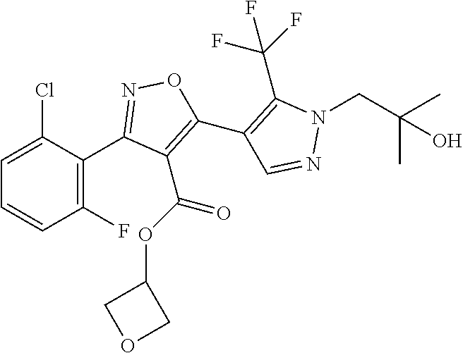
C1=CC(F)=C(C2=NOC(C3=C(C(F)(F)F)N(CC(C)(C)O)N=C3)=C2C(=O)OC2COC2)C(Cl)=C1
